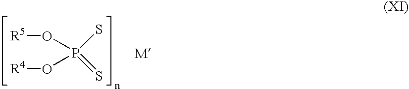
SP(=S)(O[R5])O[R4]
